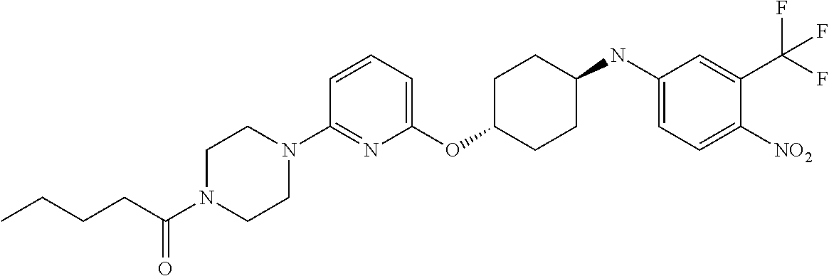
C1(OC2CCC(NC3=CC=C([NO2])C(C(F)(F)F)=C3)CC2)=CC=CC(N2CCN(C(CCCC)=O)CC2)=N1
